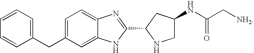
C1(CC2=CC=C3C(=C2)NC(C2NCC(NC(=O)C[NH2])C2)=N3)=CC=CC=C1
